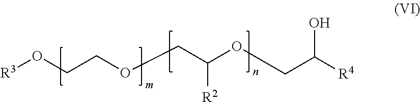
[R3]OCCOCC(OCC([R4])O)[R2]
